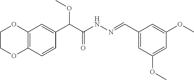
C12=C(C=C(C(C(NN=CC3=CC(OC)=CC(OC)=C3)=O)OC)C=C1)OCCO2
